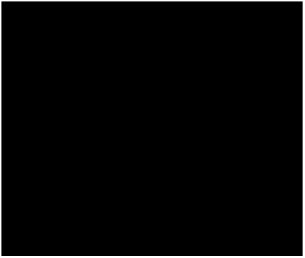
N12C(=NC(C3=CC=CC=C3)=C1C(N1CCN(C3=CC(C(=O)N)=CC=C3)CC1)=O)C=CC=C2
